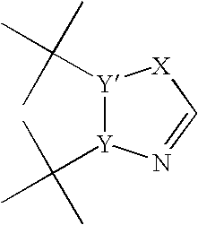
[Y]1(C(C)(C)C)[Y](C(C)(C)C)N=C[X]1
